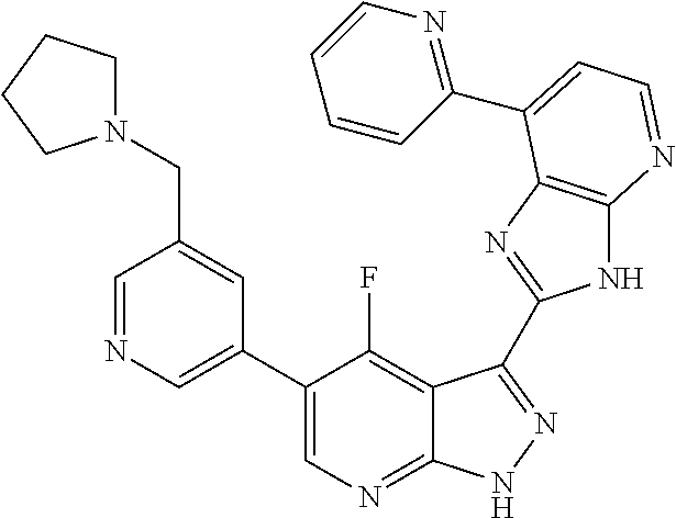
C1=NC=C(C2=CN=C3C(=C2F)C(C2=NC4=C(N2)N=CC=C4C2=NC=CC=C2)=NN3)C=C1CN1CCCC1
